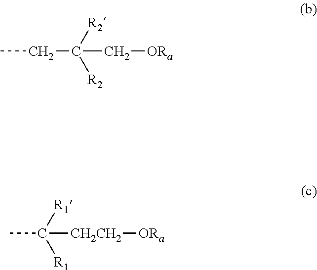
CCC([R2])([R2])C[ORa].CC([R1])([R1])[CH2CH2][ORa]
